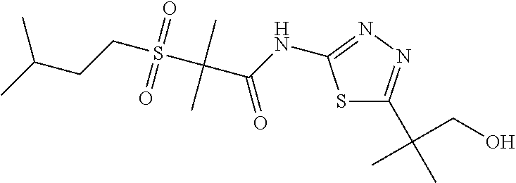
C(S(C(C(NC1=NN=C(C(C)(CO)C)S1)=O)(C)C)(=O)=O)CC(C)C
